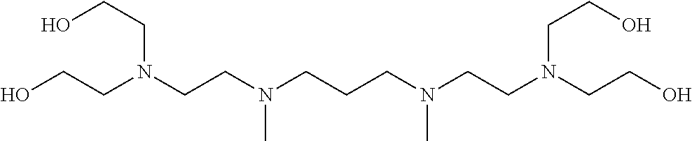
C(CN(CCO)CCN(CCCN(CCN(CCO)CCO)C)C)O
